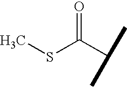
CSC(C(C)C)=O
